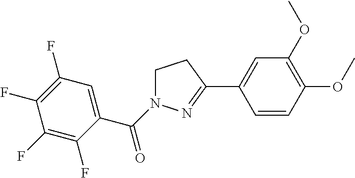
C1(F)=C(F)C=C(C(=O)N2CCC(C3=CC(OC)=C(OC)C=C3)=N2)C(F)=C1F
